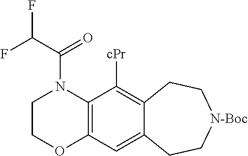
C1COC2=C(N1C(C(F)F)=O)C([cPr])=C1C(=C2)CC[N-Boc]CC1
